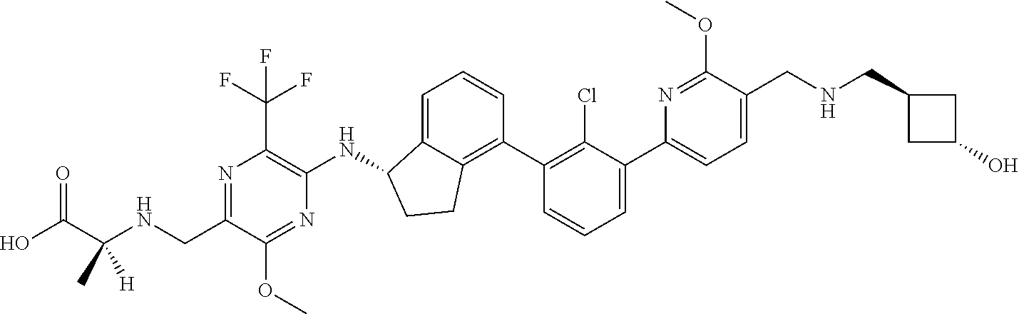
N1=C(CNC(C(O)=O)(C)[H])C(OC)=NC(NC2C3=CC=CC(C4=C(Cl)C(C5=CC=C(CNCC6CC(O)C6)C(OC)=N5)=CC=C4)=C3CC2)=C1C(F)(F)F
